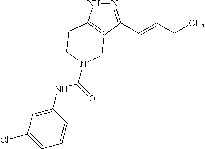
N1=C(C=CCC)C2=C(N1)CCN(C(NC1=CC(Cl)=CC=C1)=O)C2
